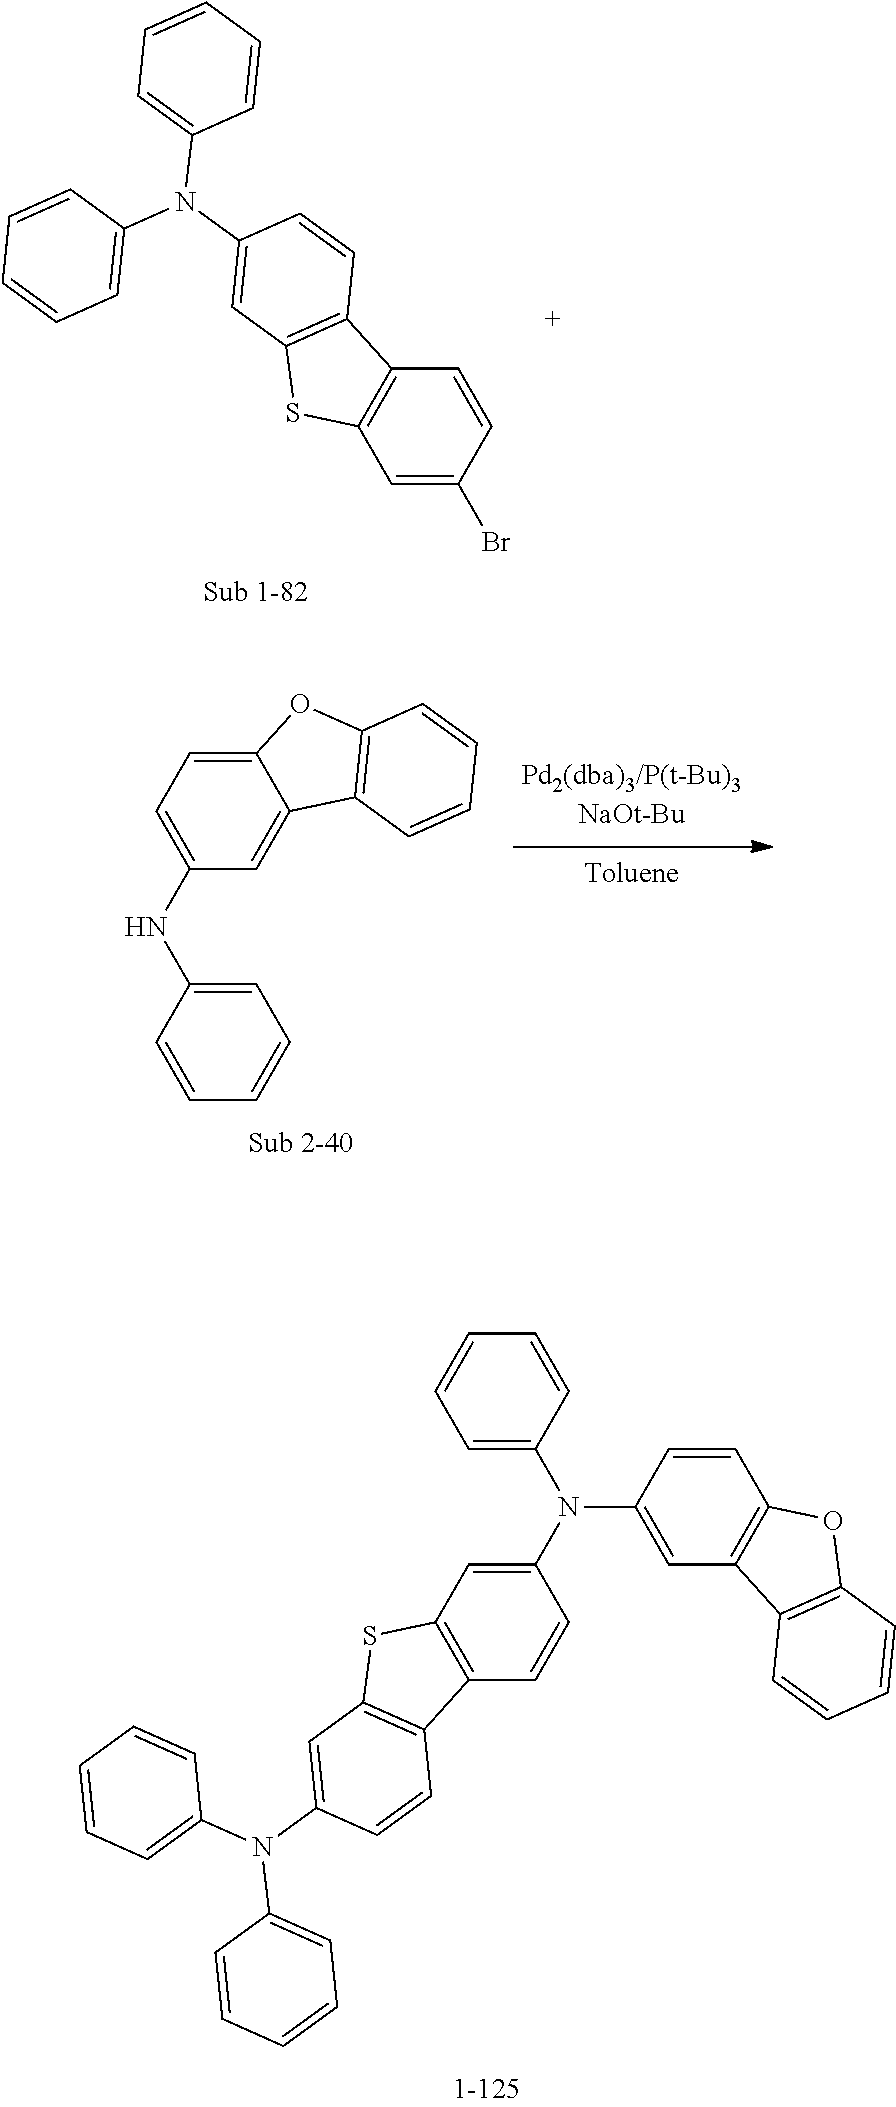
C1=CC(Br)=CC2=C1C1=C(S2)C=C(N(C2=CC=CC=C2)C2=CC=CC=C2)C=C1.C1=CC(N(C2=CC3=C(C=C2)C2=C(S3)C=C(N(C3=CC=CC=C3)C3=CC=CC=C3)C=C2)C2=CC3=C(C=C2)OC2=C3C=CC=C2)=CC=C1.C12=CC=C(NC3=CC=CC=C3)C=C1C1=C(O2)C=CC=C1
